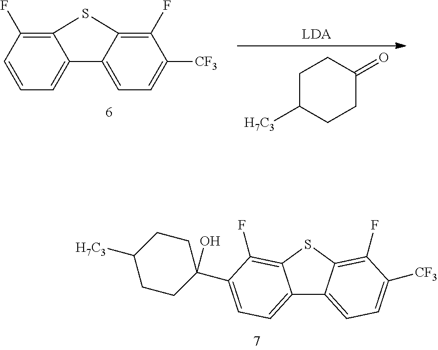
[LDA].C1C([H7C3])CCC(=O)C1.C1(F)=C2C(=CC=C1[CF3])C1=CC=CC(F)=C1S2.C12=CC=C(C3(O)CCC([H7C3])CC3)C(F)=C1SC1=C(F)C([CF3])=CC=C21
